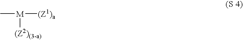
C[M]([(Z1)a])[(Z2)(3-a)]
